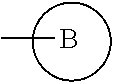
BC
